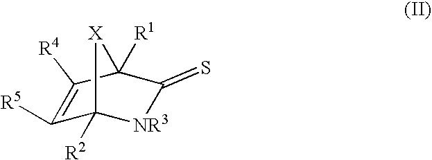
C1([R5])=C([R4])C2([R1])C(=S)[NR3]C1([R2])[X]2
